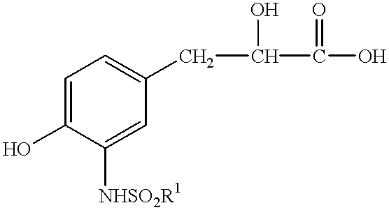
C1=C(O)C([NHSO2R1])=CC(CC(C(O)=O)O)=C1
